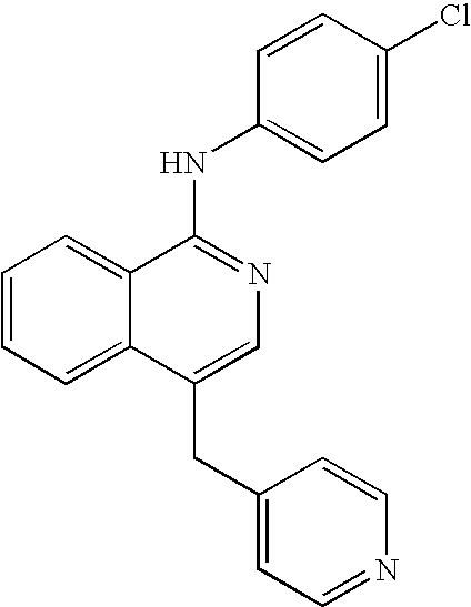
C12=CC=CC=C1C(NC1=CC=C(Cl)C=C1)=NC=C2CC1=CC=NC=C1
